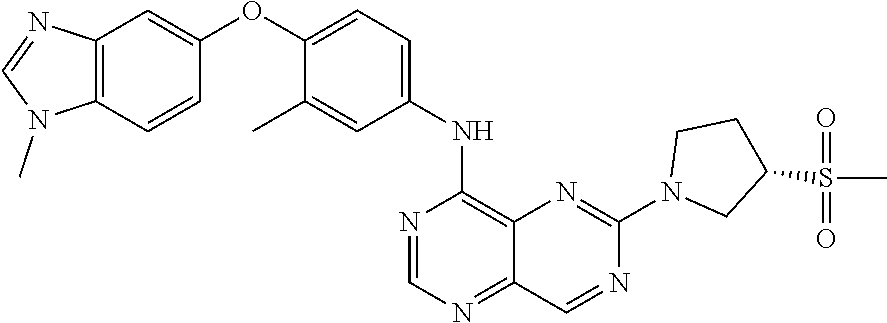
C1=NC(NC2=CC=C(OC3=CC4=C(N(C)C=N4)C=C3)C(C)=C2)=C2N=C(N3CC(S(=O)(C)=O)CC3)N=CC2=N1
